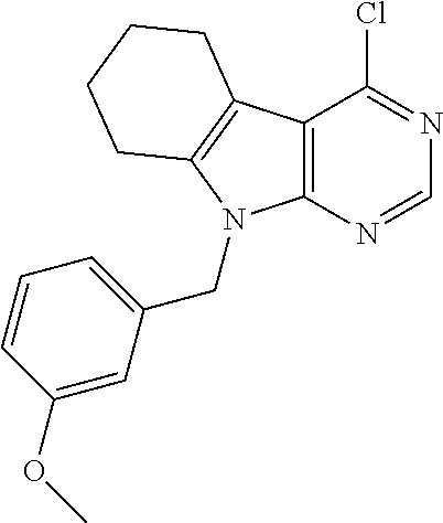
C12=C(N=CN=C1Cl)N(CC1=CC=CC(OC)=C1)C1=C2CCCC1
